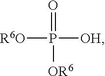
[R6O]P([OH])(=O)[OR6]
